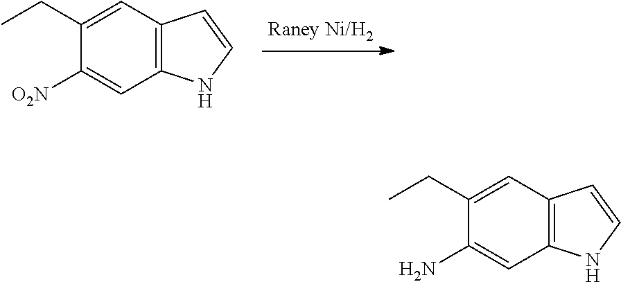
C1(CC)=CC2=C(C=C1N)NC=C2.C1(CC)=CC2=C(C=C1[O2N])NC=C2
